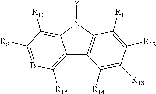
C12=C([R15])B=C([R8])C([R10])=C1N(*)C1=C2C([R14])=C([R13])C([R12])=C1[R11]
